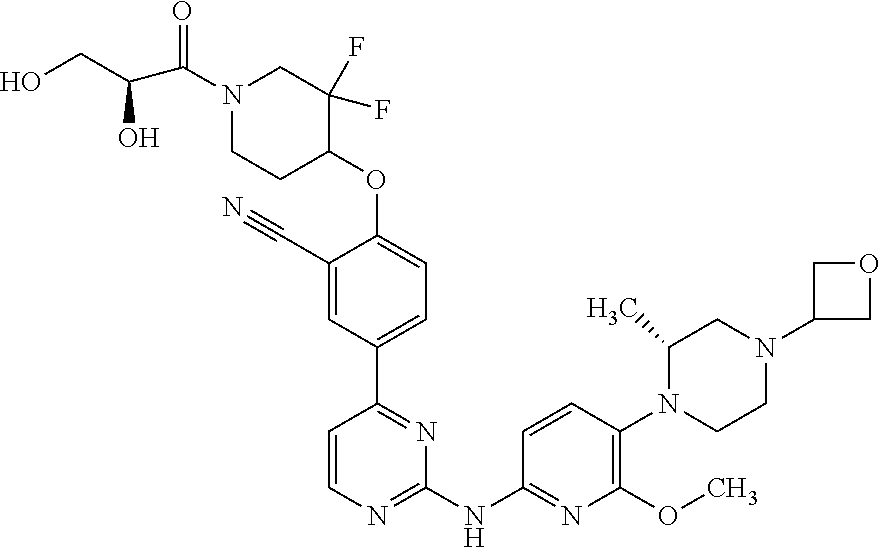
C1=CN=C(NC2=NC(OC)=C(N3CCN(C4COC4)CC3C)C=C2)N=C1C1=CC=C(OC2C(F)(F)CN(C(C(O)CO)=O)CC2)C(C#N)=C1
